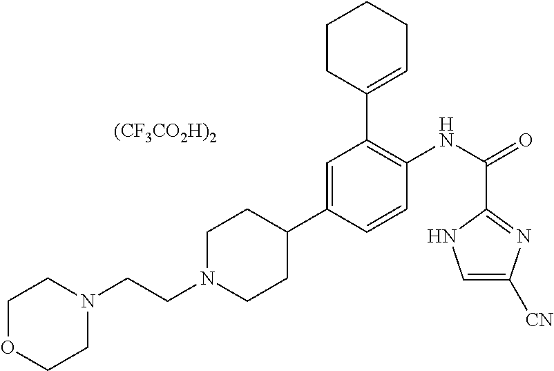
C1CC(C2=C(NC(=O)C3=NC([CN])=CN3)C=CC(C3CCN(CCN4CCOCC4)CC3)=C2)=CCC1.[(CF3CO2H)2]
